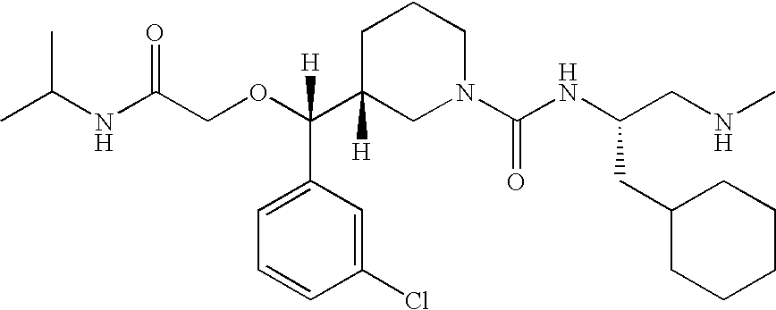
O(C(C1([H])CN(C(NC(CNC)CC2CCCCC2)=O)CCC1)(C1=CC=CC(Cl)=C1)[H])CC(NC(C)C)=O
